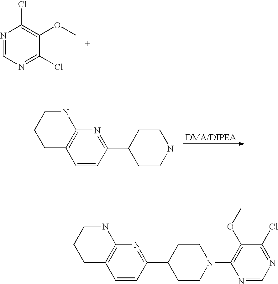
N1=CN=C(Cl)C(OC)=C1Cl.N1=C(C2CCNCC2)C=CC2=C1NCCC2.N1=C(C2CCN(C3=C(OC)C(Cl)=NC=N3)CC2)C=CC2=C1NCCC2
